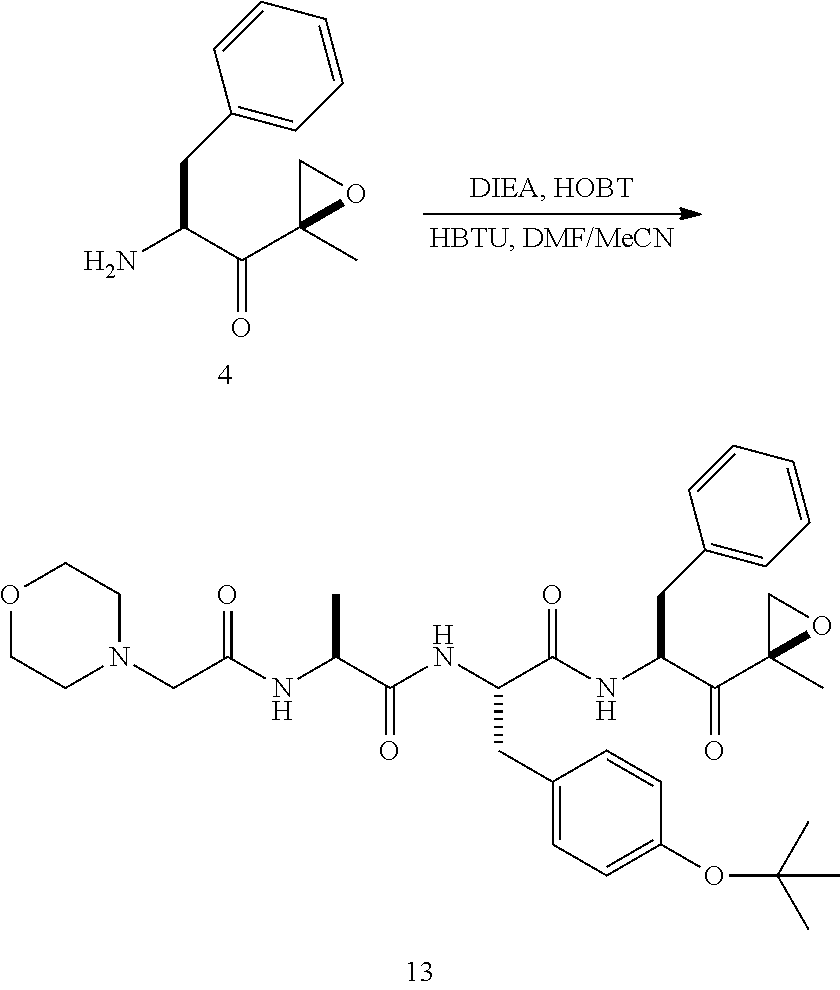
C(C(NC(C(C1(C)OC1)=O)CC1=CC=CC=C1)=O)(NC(C(NC(CN1CCOCC1)=O)C)=O)CC1=CC=C(OC(C)(C)C)C=C1.NC(C(C1(C)OC1)=O)CC1=CC=CC=C1
